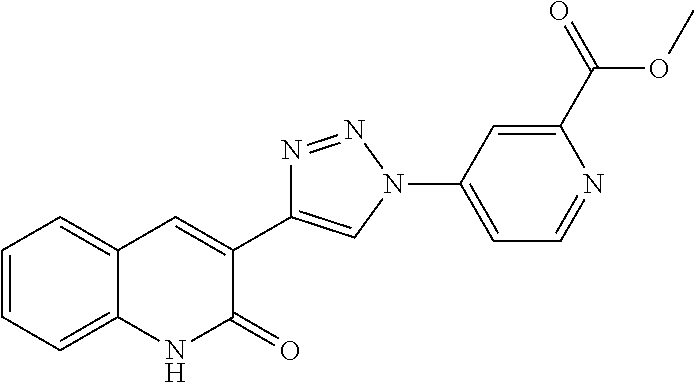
C1=CC=C2C(=C1)C=C(C1=CN(C3=CC=NC(C(OC)=O)=C3)N=N1)C(=O)N2
